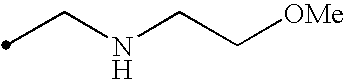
C(NCC[OMe])C
